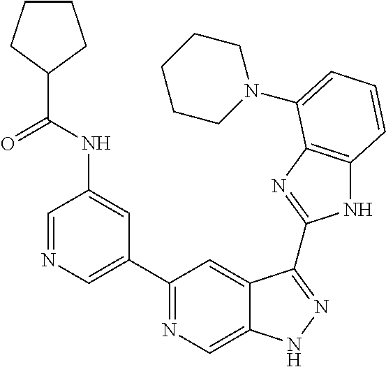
C1=NC=C(C2=NC=C3C(=C2)C(C2=NC4=C(N2)C=CC=C4N2CCCCC2)=NN3)C=C1NC(=O)C1CCCC1
